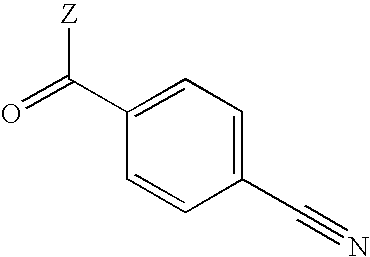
O=C(C1=CC=C(C#N)C=C1)[Z]
